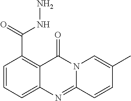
C1=CC=C2C(=C1C(NN)=O)C(=O)N1C(=N2)C=CC(C)=C1
